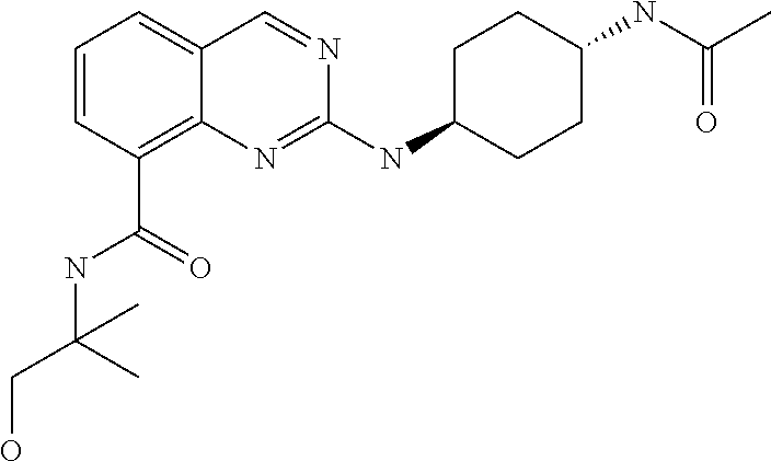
C1=CC=C2C(=C1C(=O)NC(CO)(C)C)N=C(NC1CCC(NC(C)=O)CC1)N=C2
